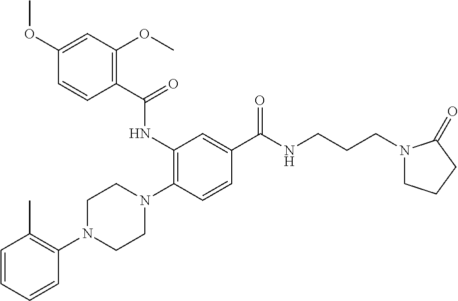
C1=CC=CC(N2CCN(C3=C(NC(C4=C(OC)C=C(OC)C=C4)=O)C=C(C(NCCCN4CCCC4=O)=O)C=C3)CC2)=C1C
